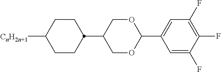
C1CC([CnH2n+1])CCC1C1COC(C2=CC(F)=C(F)C(F)=C2)OC1
